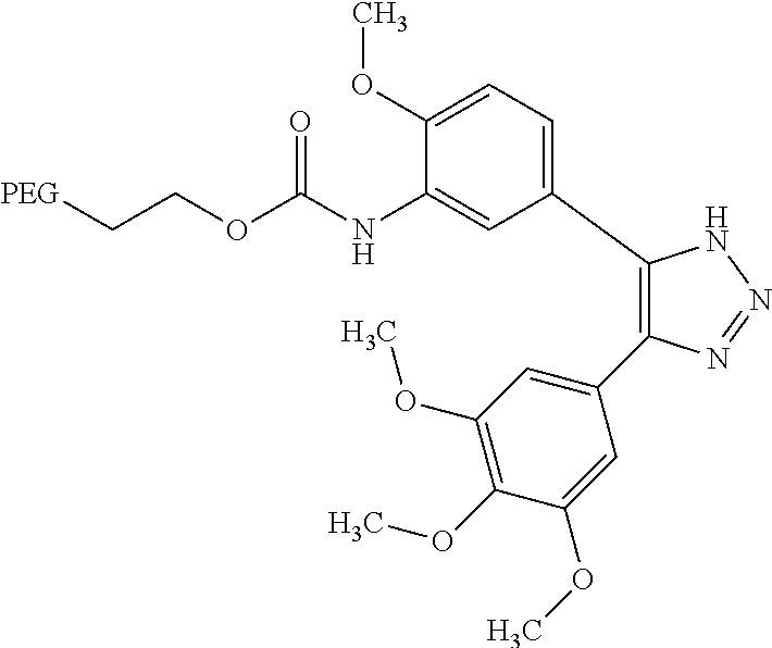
C1(C2=CC=C(OC)C(NC(OCC[PEG])=O)=C2)=C(C2=CC(OC)=C(OC)C(OC)=C2)N=NN1
